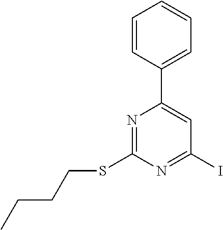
C1(C2=CC(I)=NC(SCCCC)=N2)=CC=CC=C1
